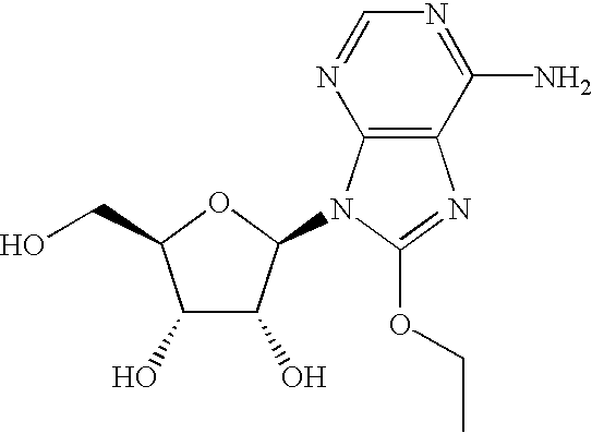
C1(O)C(O)C(N2C3=C(N=C2OCC)C(N)=NC=N3)OC1CO
